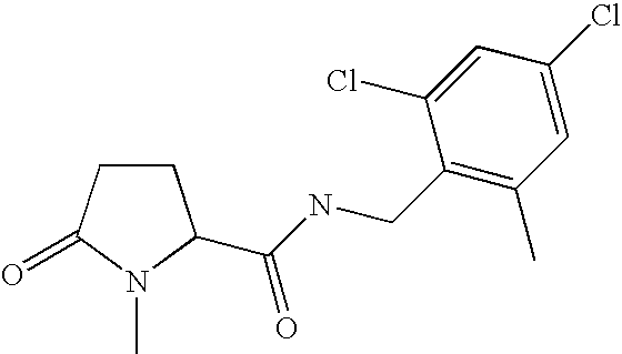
C1CC(=O)N(C)C1C(NCC1=C(C)C=C(Cl)C=C1Cl)=O
